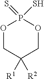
O1CC([R1])([R2])COP1(=S)S
